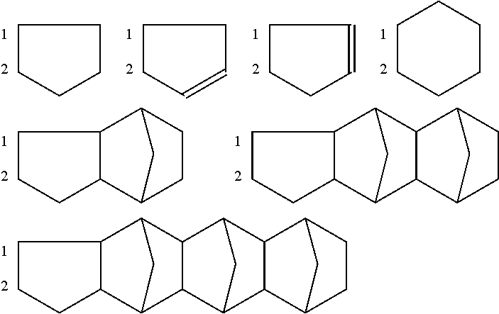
C1CCC2C1C1C3C(C2C1)C1CC3C2C1C1CCC2C1.C1CCCC1.C1CC=CC1.C1CCC=C1.C1CCCCC1.C1CCC2C1C1CCC2C1.C1CCC2C1C1C3C(C2C1)C1CCC3C1
